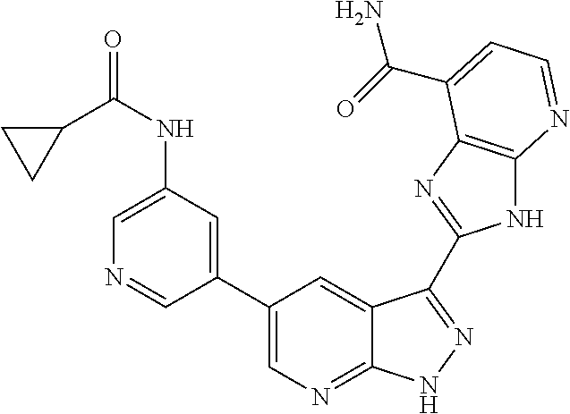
C1(C2=CN=C3C(=C2)C(C2=NC4=C(N2)N=CC=C4C(N)=O)=NN3)=CC(NC(C2CC2)=O)=CN=C1
